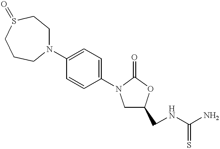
C1C(CNC(N)=S)OC(=O)N1C1=CC=C(N2CCS(=O)CCC2)C=C1
